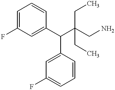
C1=C(F)C=C(C(C(CN)(CC)CC)C2=CC(F)=CC=C2)C=C1
